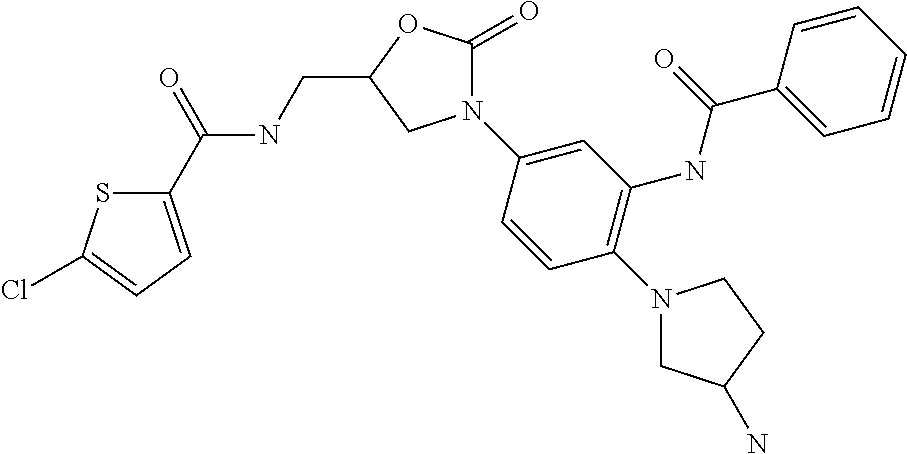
C1(C(=O)NCC2OC(=O)N(C3=CC(NC(C4=CC=CC=C4)=O)=C(N4CC(N)CC4)C=C3)C2)=CC=C(Cl)S1
